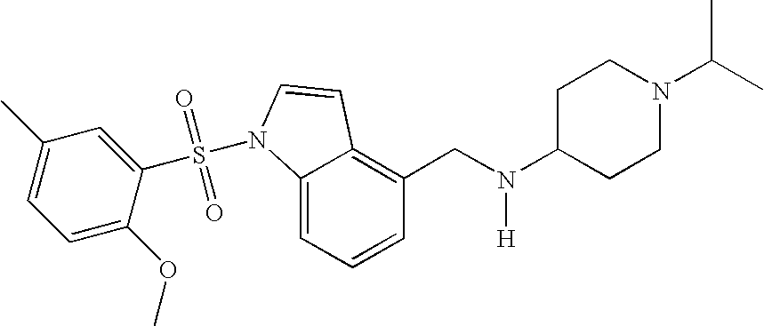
C1=CC=C2C(=C1CN(C1CCN(C(C)C)CC1)[H])C=CN2S(C1=CC(C)=CC=C1OC)(=O)=O
